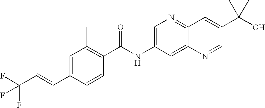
C1=C(C=CC(F)(F)F)C=CC(C(NC2=CN=C3C(=C2)N=CC(C(O)(C)C)=C3)=O)=C1C
